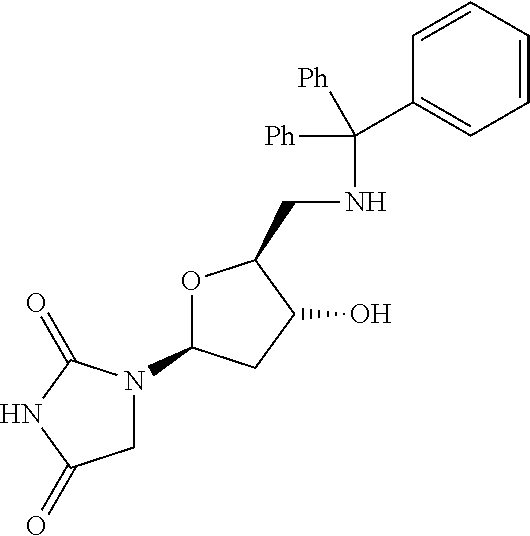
O1C(N2CC(=O)NC2=O)CC(O)C1CNC(C1=CC=CC=C1)([Ph])[Ph]
